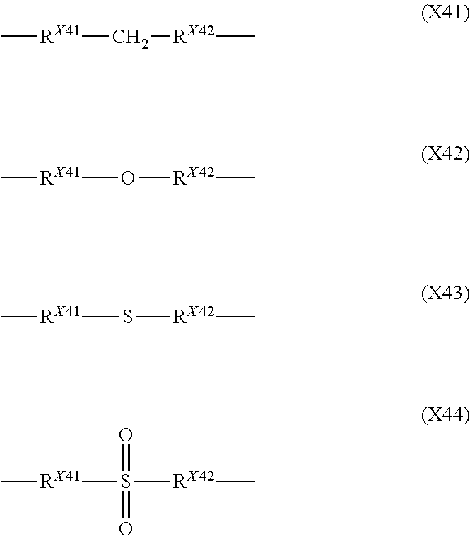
C[RX41]C[RX42]C.C[RX41]O[RX42]C.C[RX41]S[RX42]C.C[RX41]S([RX42]C)(=O)=O
